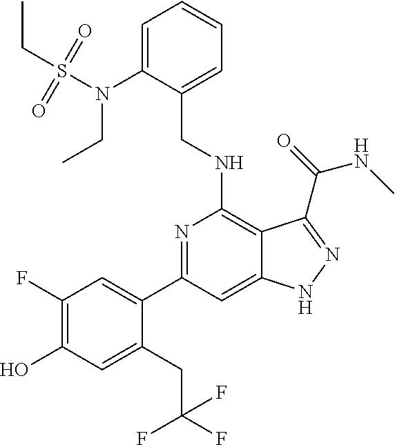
C1(N(S(CC)(=O)=O)CC)=CC=CC=C1CNC1=C2C(=CC(C3=CC(F)=C(O)C=C3CC(F)(F)F)=N1)NN=C2C(=O)NC
